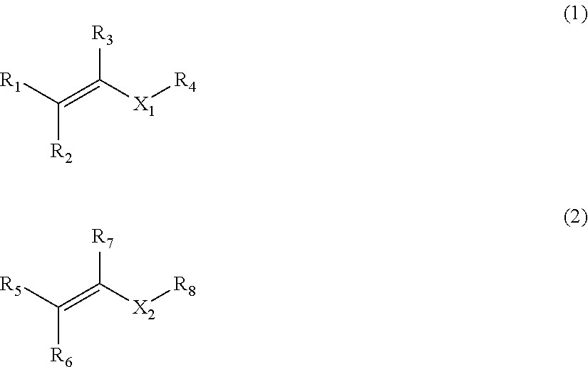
[R1]C(=C([X1][R4])[R3])[R2].[R5]C(=C([X2][R8])[R7])[R6]
